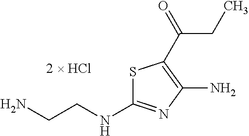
NCCNC1=NC(N)=C(C(=O)CC)S1
